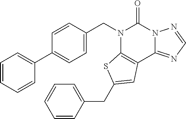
C1=C(CN2C3=C(C4=NC=NN4C2=O)C=C(CC2=CC=CC=C2)S3)C=CC(C2=CC=CC=C2)=C1
